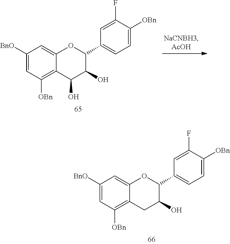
C1([BnO])=CC([OBn])=C2C(=C1)OC(C1=CC=C([OBn])C(F)=C1)C(O)C2.C1([BnO])=CC([OBn])=C2C(=C1)OC(C1=CC=C([OBn])C(F)=C1)C(O)C2O
